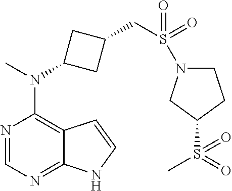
N1=CN=C2C(=C1N(C)C1CC(CS(N3CCC(S(C)(=O)=O)C3)(=O)=O)C1)C=CN2
